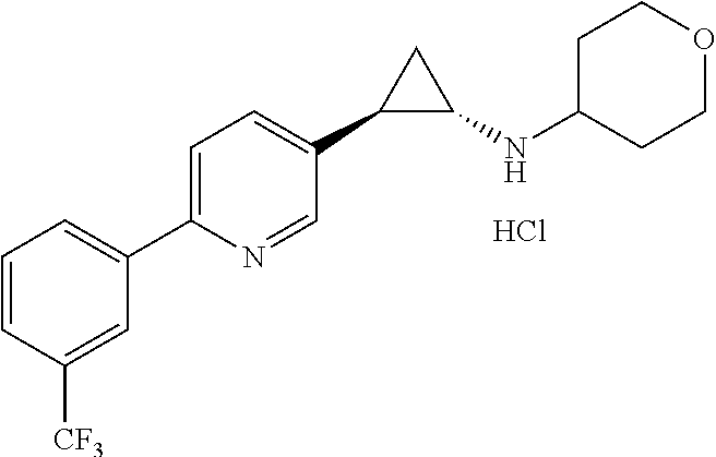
C1=NC(C2=CC=CC([CF3])=C2)=CC=C1C1C(NC2CCOCC2)C1.Cl
